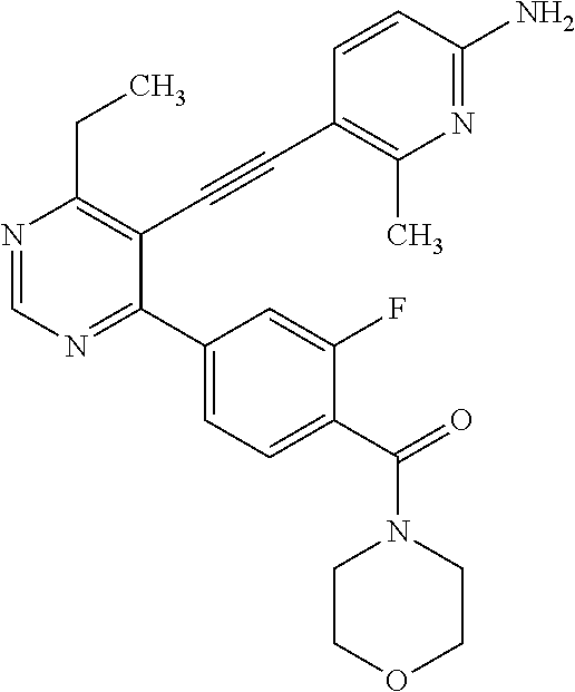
N1=CN=C(C2=CC=C(C(=O)N3CCOCC3)C(F)=C2)C(C#CC2=C(C)N=C(N)C=C2)=C1CC
